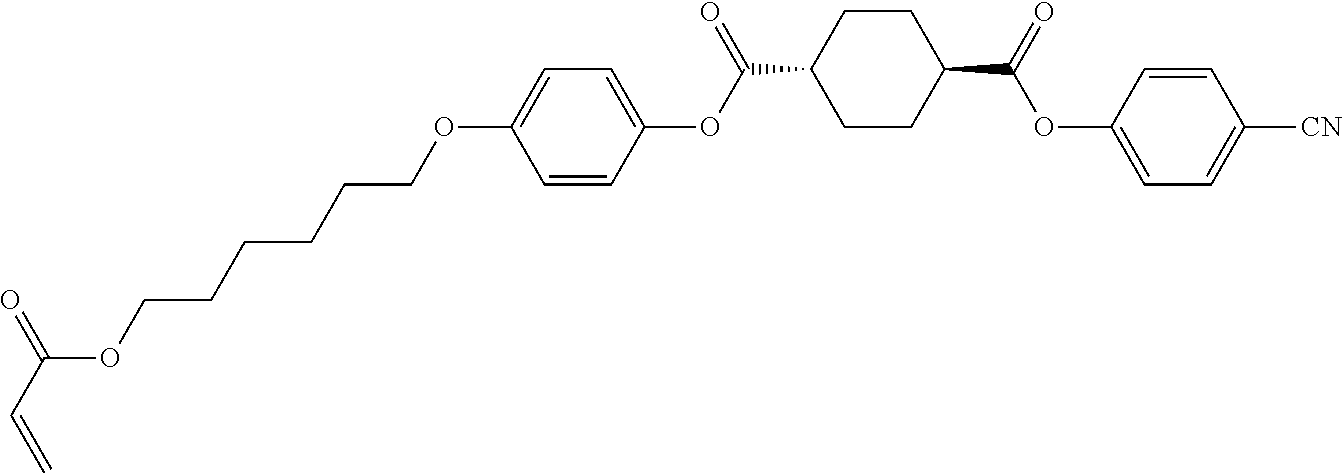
C1=C(OCCCCCCOC(C=C)=O)C=CC(OC(C2CCC(C(=O)OC3=CC=C([CN])C=C3)CC2)=O)=C1
